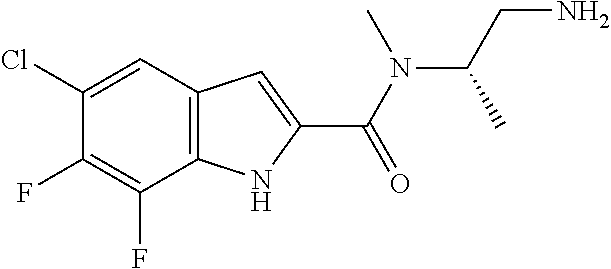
C12=C(C=C(Cl)C(F)=C1F)C=C(C(=O)N(C(C)CN)C)N2
